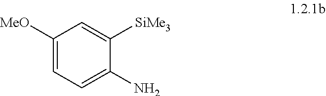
C1([MeO])=CC=C(N)C([SiMe3])=C1
